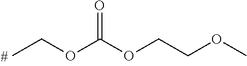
CCOC(OCCOC)=O
